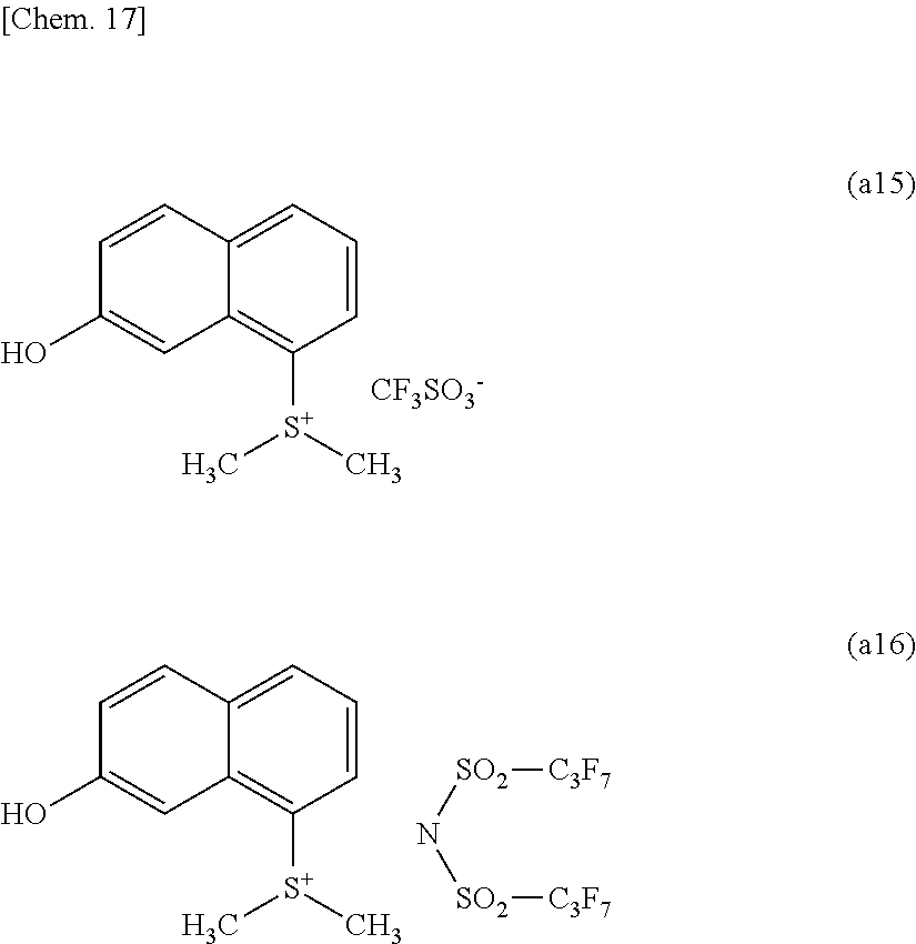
C1=CC2=CC=CC([S+](C)C)=C2C=C1O.N([SO2][C3F7])[SO2][C3F7].C1=CC2=CC=CC([S+](C)C)=C2C=C1O.[CF3SO3-]
